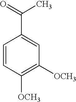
C1=CC([OCH3])=C([OCH3])C=C1C(=O)C
